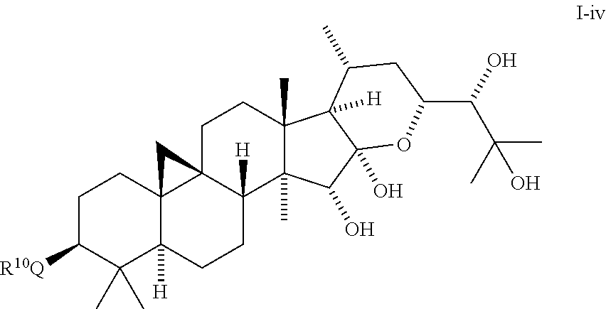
C1C([R10Q])C(C)(C)C2([H])C3(C1)C1(C([H])(CC2)C2(C)C(C)(CC1)C1([H])C(O)(C2O)OC(C(C(C)(C)O)O)CC1C)C3
